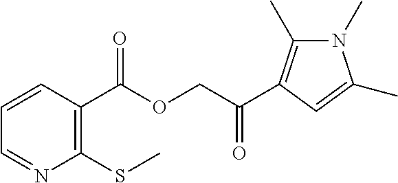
C1=CC(C(OCC(=O)C2=C(C)N(C)C(C)=C2)=O)=C(SC)N=C1
